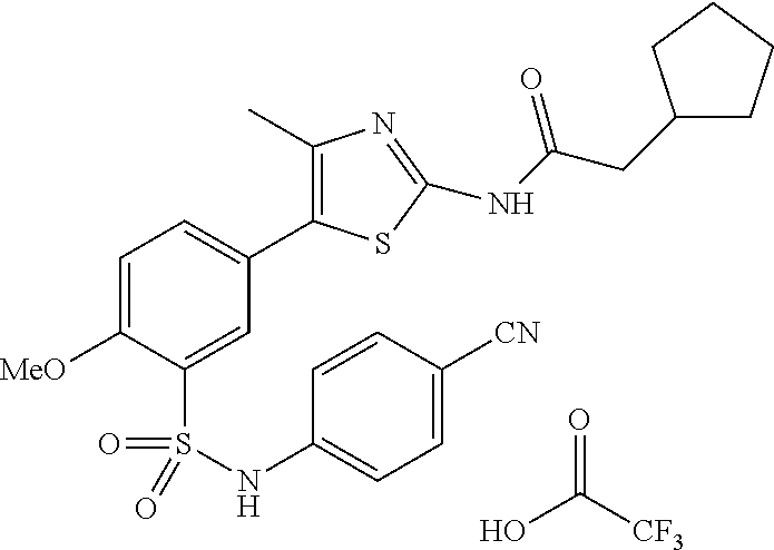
C1(C)=C(C2=CC=C([MeO])C(S(=O)(=O)NC3=CC=C([CN])C=C3)=C2)SC(NC(=O)CC2CCCC2)=N1.OC([CF3])=O
